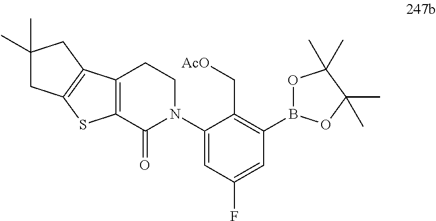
C12=C(C(=O)N(C3=CC(F)=CC(B4OC(C)(C)C(C)(C)O4)=C3C[AcO])CC1)SC1=C2CC(C)(C)C1
